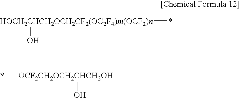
*[HOCH2CHCH2OCH2CF2(OC2F4)m(OCF2)n]O.*[OCF2CH2OCH2CHCH2OH]O
